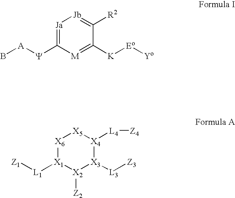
[Ja]1=C([Y][A]B)[M]=C([K][Eo][Yo])C([R2])=[Jb]1.[X6]1[X1]([L1][Z1])[X2]([Z2])[X3]([L3][Z3])[X4]([L4][Z4])[X5]1
